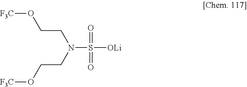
O(CCN(CCO[F3C])S(=O)(=O)[OLi])[F3C]
